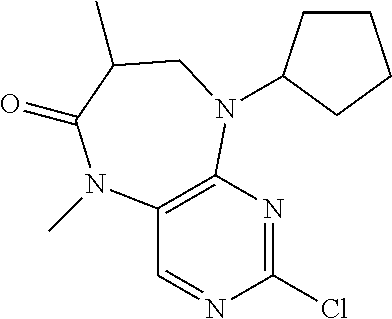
C12=C(N=C(Cl)N=C1)N(C1CCCC1)CC(C)C(=O)N2C
